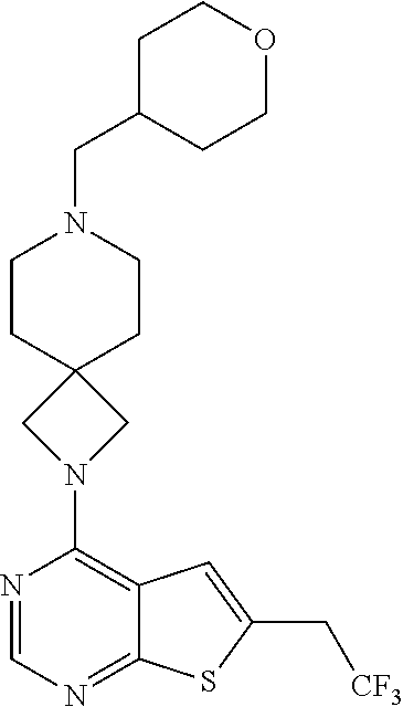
N1=CN=C2C(=C1N1CC3(C1)CCN(CC1CCOCC1)CC3)C=C(C[CF3])S2
